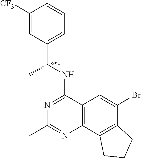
C1([CF3])=CC(C(NC2=NC(C)=NC3=C2C=C(Br)C2=C3CCC2)C)=CC=C1
